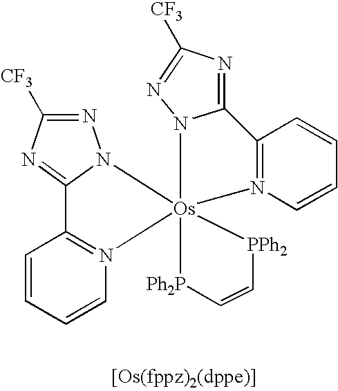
C1=CC=CN2=C1C1=NC([CF3])=NN1[Os]213(N2C(=NC([CF3])=N2)C2=N1C=CC=C2)[PPh2]C=C[Ph2P]3
